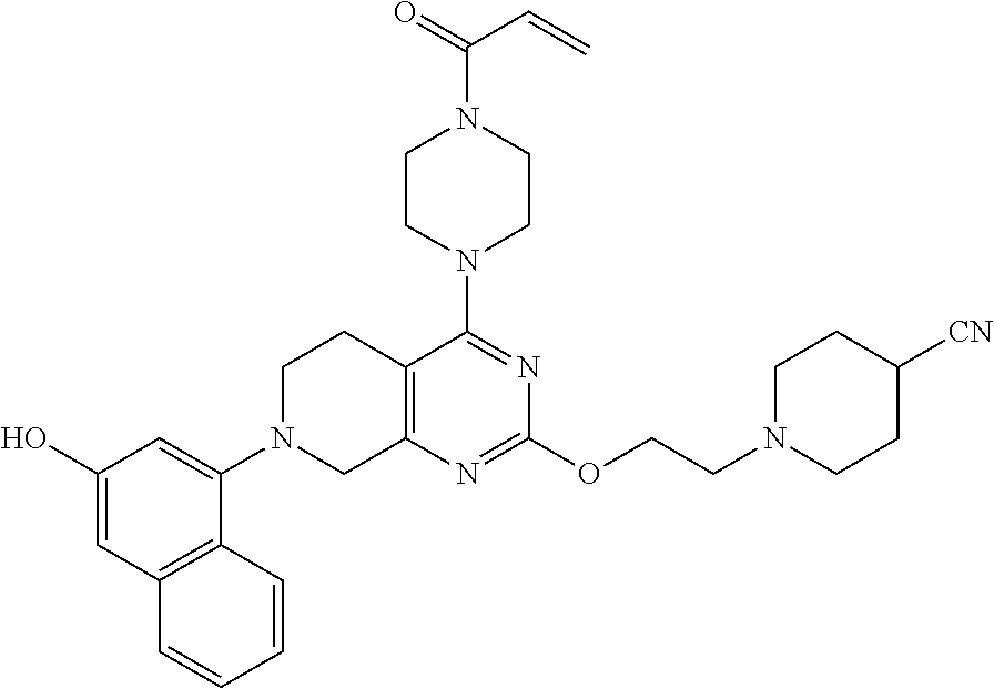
C1N(C2=CC(O)=CC3=C2C=CC=C3)CC2=C(C1)C(N1CCN(C(=O)C=C)CC1)=NC(OCCN1CCC([CN])CC1)=N2
